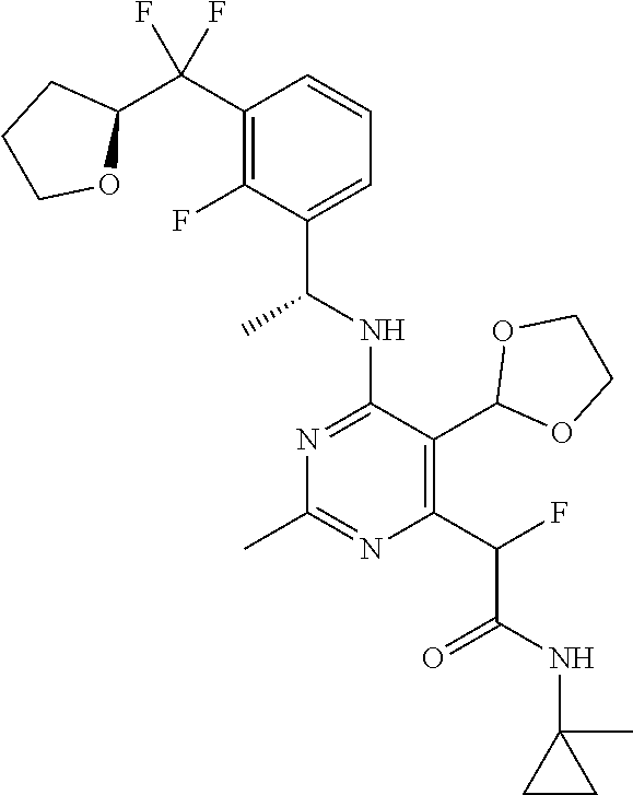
C1(C(C2CCCO2)(F)F)=C(F)C(C(NC2=NC(C)=NC(C(F)C(NC3(C)CC3)=O)=C2C2OCCO2)C)=CC=C1
